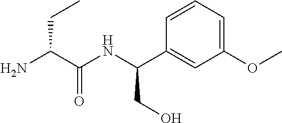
NC(C(NC(C1=CC(OC)=CC=C1)CO)=O)CC
